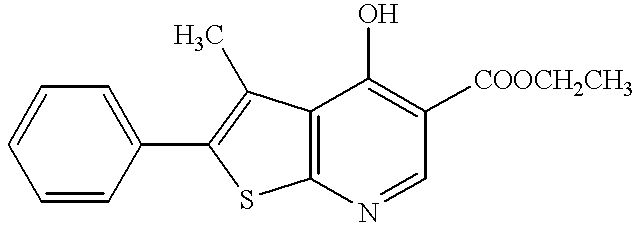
C1=CC(C2=C(C)C3=C(S2)N=CC([COOCH2CH3])=C3O)=CC=C1
